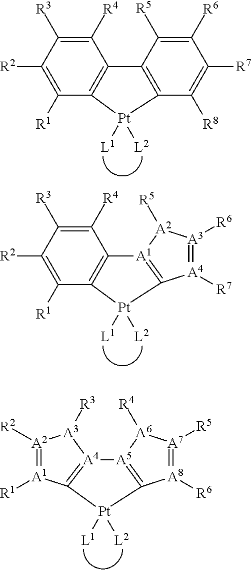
C1([R2])=C([R1])C2=C(C([R4])=C1[R3])C1=C(C([R8])=C([R7])C([R6])=C1[R5])[Pt]2([L1])[L2].C1([R2])=C([R1])C2=C(C([R4])=C1[R3])[A1]1=C([Pt]2([L1])[L2])[A4]([R7])=[A3]([R6])[A2]1[R5].[Pt]1([L1])([L2])C2=[A5]([A6]([R4])[A7]([R5])=[A8]2[R6])[A4]2=C1[A1]([R1])=[A2]([R2])[A3]2[R3]
